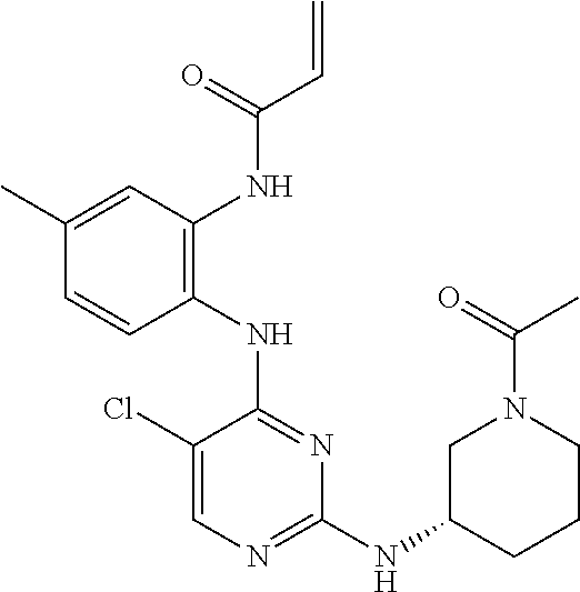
N(C1=NC(NC2CCCN(C(=O)C)C2)=NC=C1Cl)C1=C(NC(C=C)=O)C=C(C)C=C1
